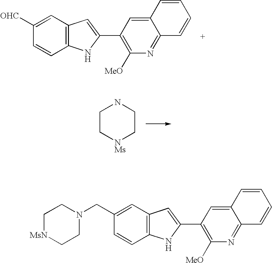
C1([OHC])=CC2=C(C=C1)NC(C1=C([MeO])N=C3C(=C1)C=CC=C3)=C2.C1C[NMs]CCN1.C1(CN2CC[MsN]CC2)=CC2=C(C=C1)NC(C1=C([MeO])N=C3C(=C1)C=CC=C3)=C2
